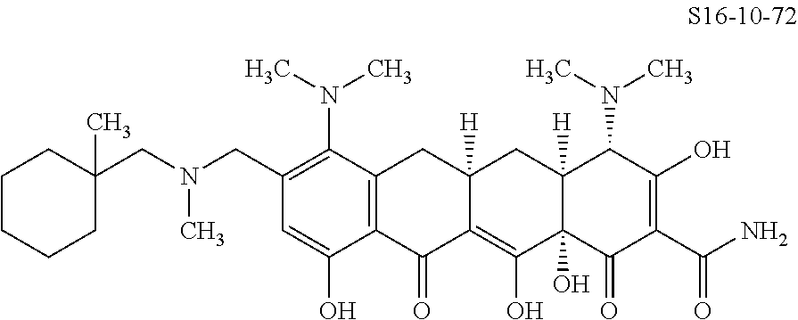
C1(CN(CC2(C)CCCCC2)C)=C(N(C)C)C2=C(C(O)=C1)C(=O)C1=C(O)C3(O)C([H])(CC1([H])C2)C(N(C)C)C(O)=C(C(N)=O)C3=O
